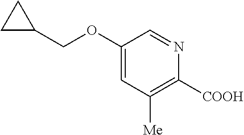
C1(OCC2CC2)=CC([Me])=C([COOH])N=C1
